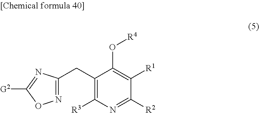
C1(CC2=NOC([G2])=N2)=C([R3])N=C([R2])C([R1])=C1O[R4]
